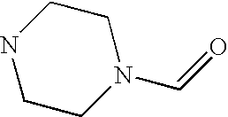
N1CCN(C=O)CC1
